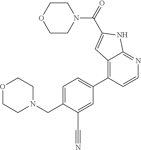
C(N1CCOCC1)(C1=CC2=C(C3=CC=C(CN4CCOCC4)C(C#N)=C3)C=CN=C2N1)=O
